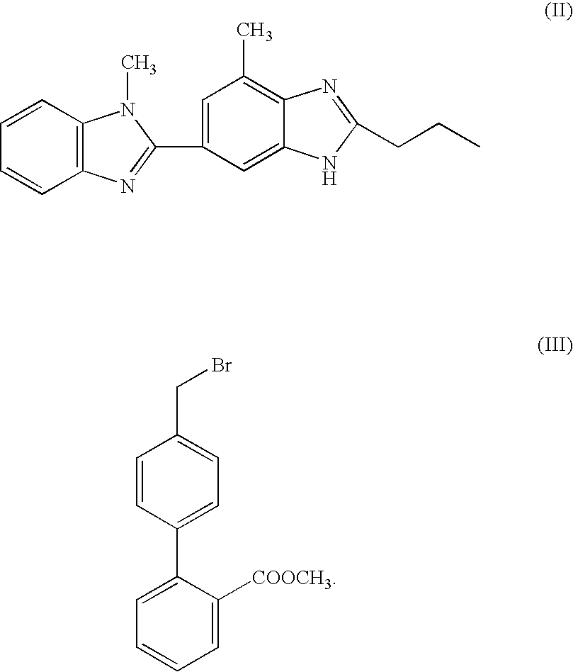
C1=CC2=C(C=C1)N(C)C(C1=CC(C)=C3C(=C1)NC(CCC)=N3)=N2.C1=CC(C2=CC=CC=C2[COOCH3])=CC=C1CBr
